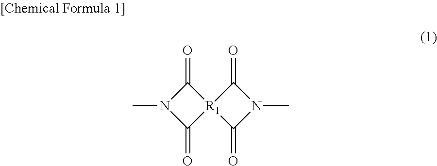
C1(=O)N(C)C(=O)[R1]12C(=O)N(C)C2=O
